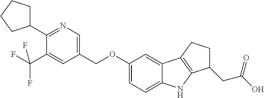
N1=C(C2CCCC2)C(C(F)(F)F)=CC(COC2=CC=C3C(=C2)C2=C(N3)C(CC(O)=O)CC2)=C1
